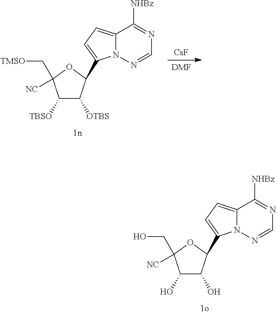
C1(O)C(O)C(C2=CC=C3N2N=CN=C3[NHBz])OC1(CO)[NC].[CsF].[DMF].C1([TBSO])C([OTBS])C(C2=CC=C3N2N=CN=C3[NHBz])OC1([NC])C[TMSO]
